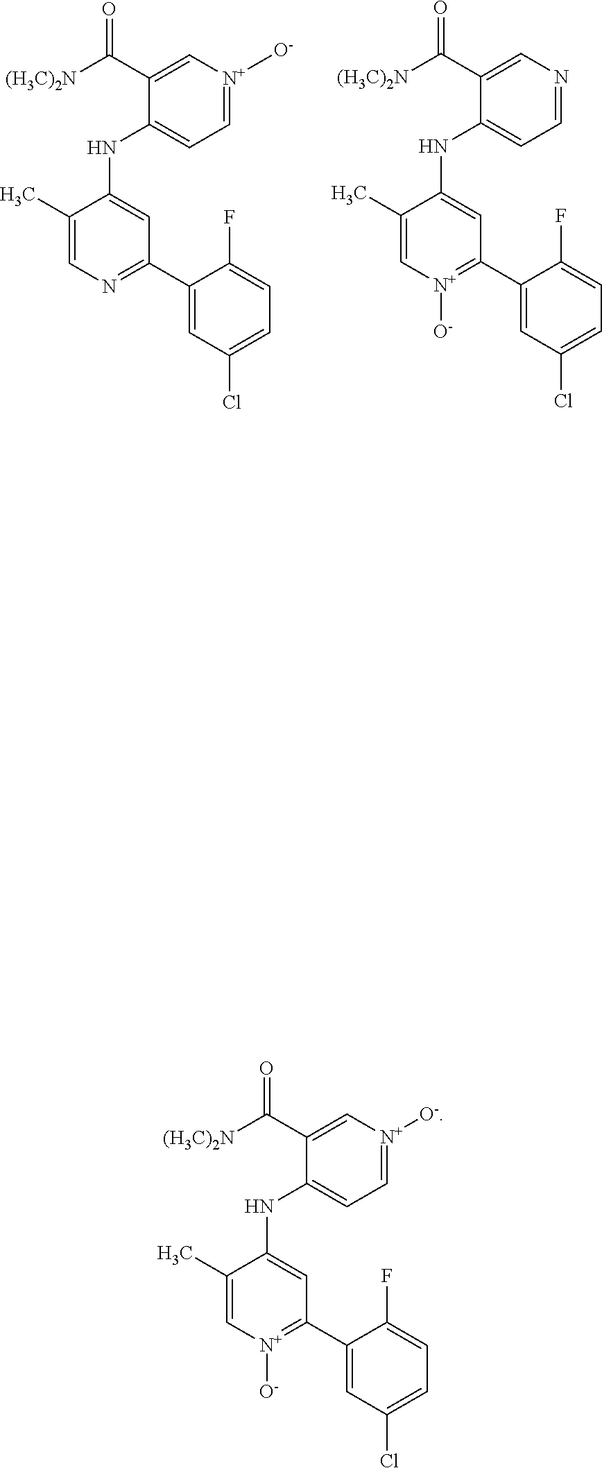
C1(C)=CN=C(C2=CC(Cl)=CC=C2F)C=C1NC1=CC=[N+]([O-])C=C1C([(H3C)2N])=O.C1(C)=C[N+]([O-])=C(C2=CC(Cl)=CC=C2F)C=C1NC1=CC=NC=C1C([(H3C)2N])=O.C1(C)=C[N+]([O-])=C(C2=CC(Cl)=CC=C2F)C=C1NC1=CC=[N+]([O-])C=C1C([(H3C)2N])=O
